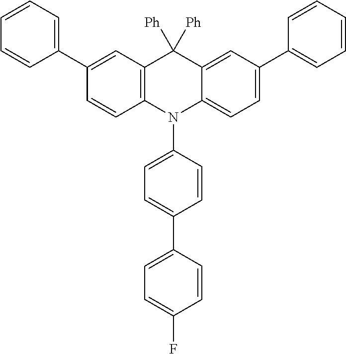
C1(C2=CC=CC=C2)=CC2=C(C=C1)N(C1=CC=C(C3=CC=C(F)C=C3)C=C1)C1=CC=C(C3=CC=CC=C3)C=C1C2([Ph])[Ph]
